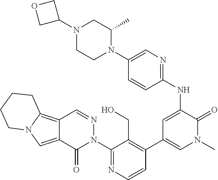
C12=C3N(C=C1C(=O)N(C1=NC=CC(C4=CN(C)C(=O)C(NC5=NC=C(N6C(C)CN(C7COC7)CC6)C=C5)=C4)=C1CO)N=C2)CCCC3
